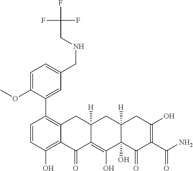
C1=CC(O)=C2C(=C1C1=CC(CNCC(F)(F)F)=CC=C1OC)CC1([H])C(=C(O)C3(O)C([H])(C1)CC(O)=C(C(N)=O)C3=O)C2=O
